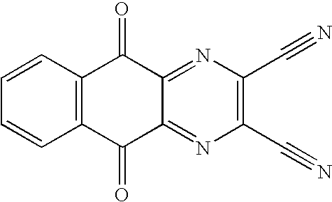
C1=CC2=C(C=C1)C(=O)C1=NC(C#N)=C(C#N)N=C1C2=O
